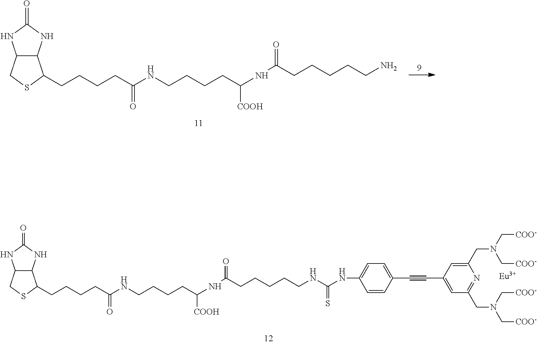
[Eu].C12C(NC(=O)N1)C(CCCCC(NCCCCC(NC(CCCCCNC(NC1=CC=C(C#CC3=CC(CN(C[COO-])C[COO-])=NC(CN(C[COO-])C[COO-])=C3)C=C1)=S)=O)[COOH])=O)SC2.C12C(NC(=O)N1)C(CCCCC(NCCCCC(NC(CCCCCN)=O)[COOH])=O)SC2
